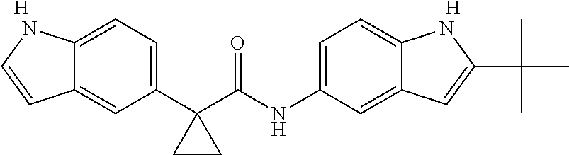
C1(C2(C(NC3=CC=C4C(=C3)C=C(C(C)(C)C)N4)=O)CC2)=CC=C2C(=C1)C=CN2.[H].[H]
